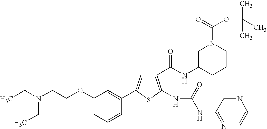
CCN(CCOC1=CC=CC(C2=CC(C(NC3CCCN(C(OC(C)(C)C)=O)C3)=O)=C(NC(=O)NC3=NC=CN=C3)S2)=C1)CC
